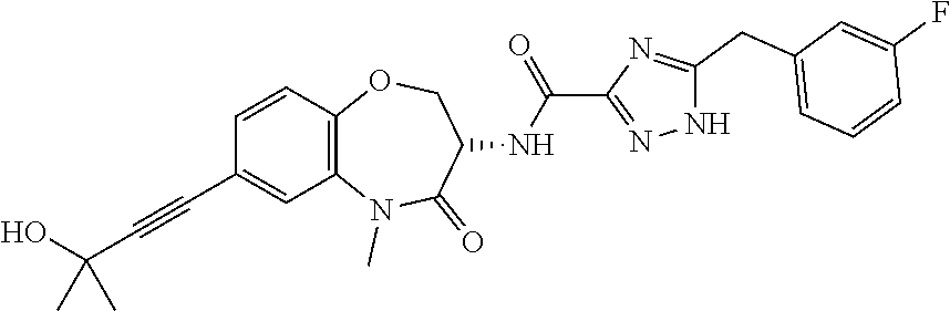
N1(C)C2=C(C=CC(C#CC(O)(C)C)=C2)OCC(NC(C2=NNC(CC3=CC=CC(F)=C3)=N2)=O)C1=O
